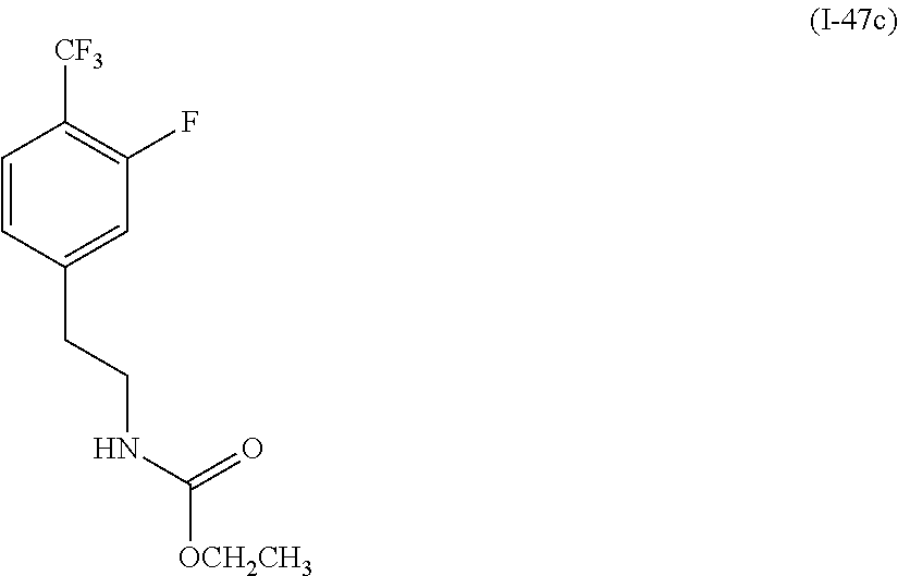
C1=CC(CCNC(=O)[OCH2CH3])=CC(F)=C1[CF3]
